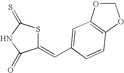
C1(=CC2=CC3=C(OCO3)C=C2)SC(=S)NC1=O
